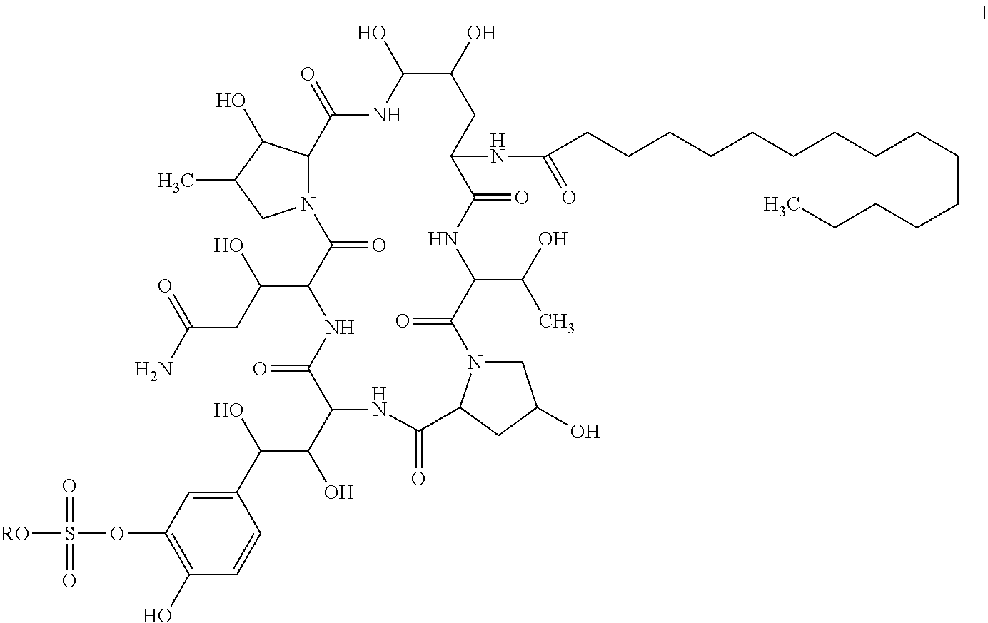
N12C(C(O)C(C)C1)C(=O)NC(O)C(O)CC(NC(CCCCCCCCCCCCCCC)=O)C(=O)NC(C(O)C)C(=O)N1CC(O)CC1C(=O)NC(C(O)C(C1=CC(OS([RO])(=O)=O)=C(O)C=C1)O)C(=O)NC(C(CC(N)=O)O)C2=O
